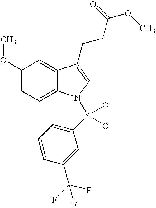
C12=CC(OC)=CC=C1N(S(C1=CC=CC(C(F)(F)F)=C1)(O)O)C=C2CCC(OC)=O
